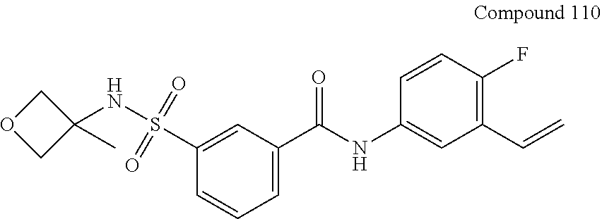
C1=C(C(NC2=CC(C=C)=C(F)C=C2)=O)C=C(S(NC2(C)COC2)(=O)=O)C=C1
